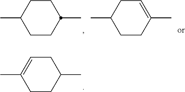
C1CC(C)CCC1C.C1=C(C)CCC(C)C1.C1C=C(C)CCC1C
